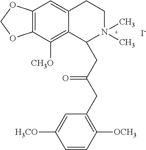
[I-].C12=C(C([CH3O])=C3C(=C1)CCN(C)(C)C3CC(CC1=C([OCH3])C=CC([H3CO])=C1)=O)OCO2
